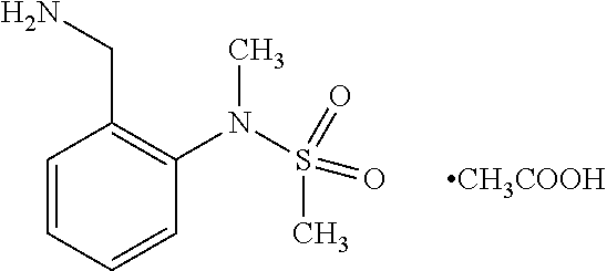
C1=CC=CC(N(S(=O)(=O)C)C)=C1CN.[CH3COOH]
